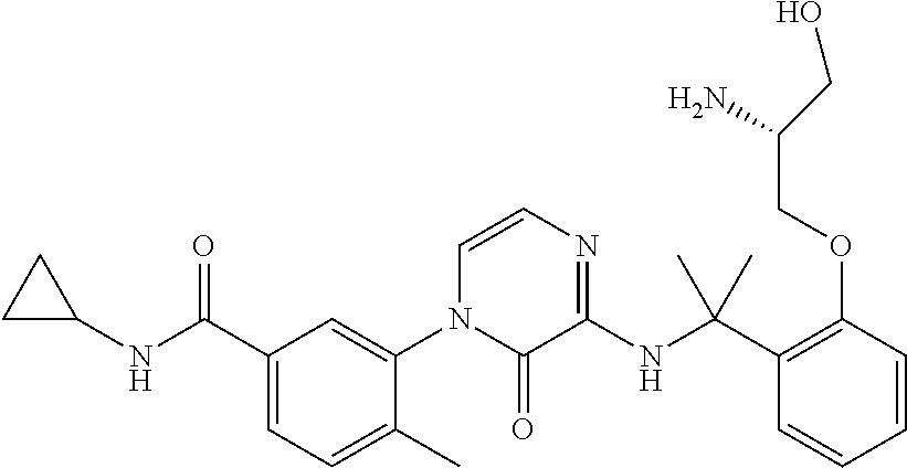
C1(C(NC2CC2)=O)=CC=C(C)C(N2C(=O)C(NC(C3=C(OCC(N)CO)C=CC=C3)(C)C)=NC=C2)=C1
